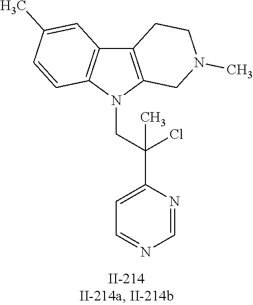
C12=C(N(CC(C3=CC=NC=N3)(Cl)C)C3=C1C=C(C)C=C3)CN(C)CC2
